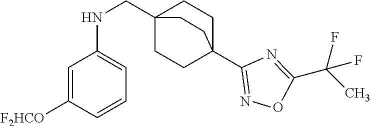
C1=C([F2HCO])C=CC=C1NCC12CCC(C3=NOC(C(C)(F)F)=N3)(CC1)CC2
